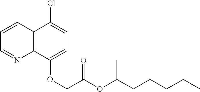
C12=C(C(OCC(OC(CCCCC)C)=O)=CC=C1Cl)N=CC=C2
